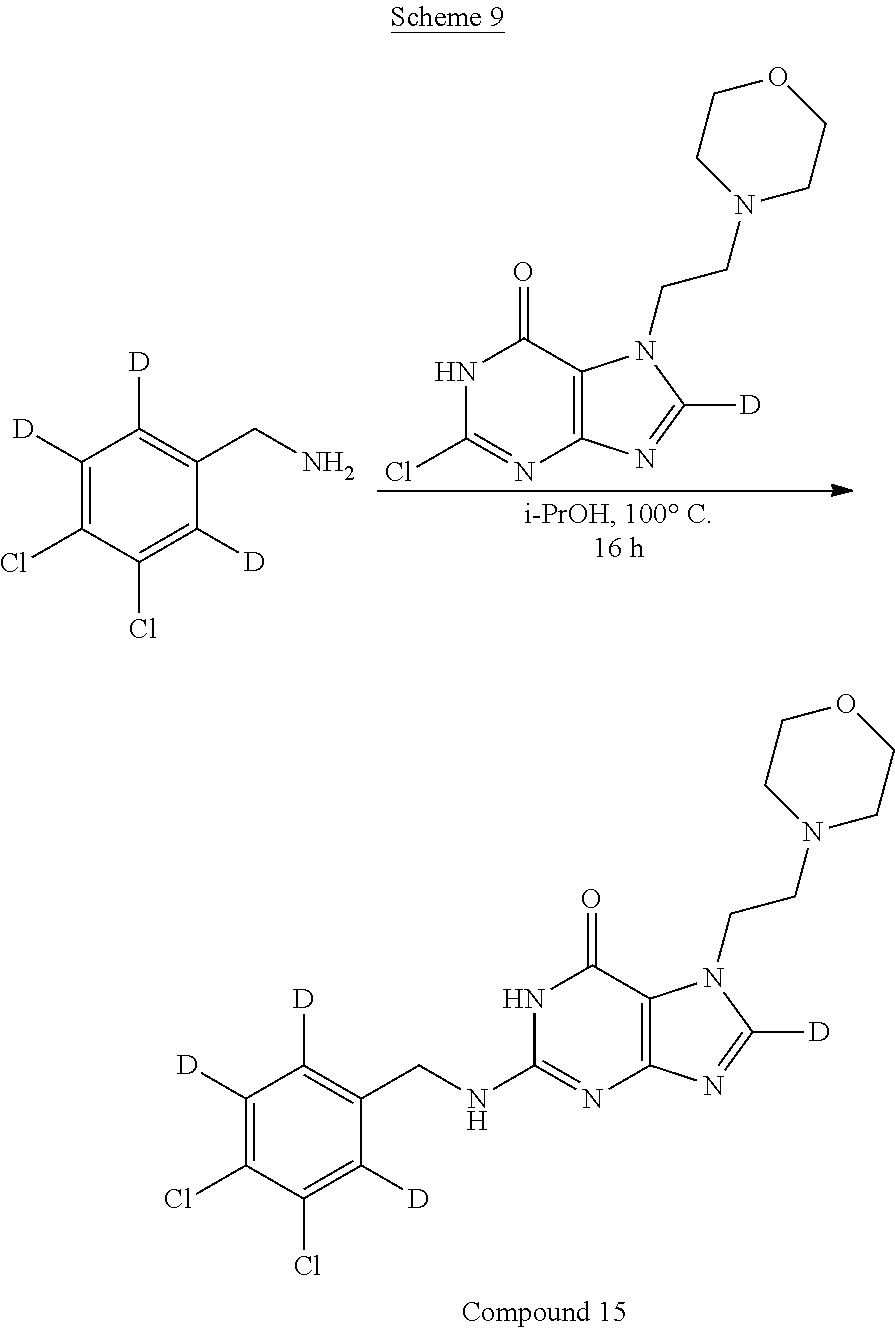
C1([D])=C(Cl)C(Cl)=C([D])C(CN)=C1[D].N1C(Cl)=NC2=C(C1=O)N(CCN1CCOCC1)C([D])=N2.C1([D])=C(Cl)C(Cl)=C([D])C(CNC2=NC3=C(C(=O)N2)N(CCN2CCOCC2)C([D])=N3)=C1[D]
